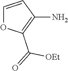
C1=CC(N)=C(C(=O)[OEt])O1
